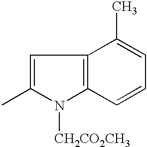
C1=C(C)N([CH2CO2CH3])C2=C1C(C)=CC=C2
